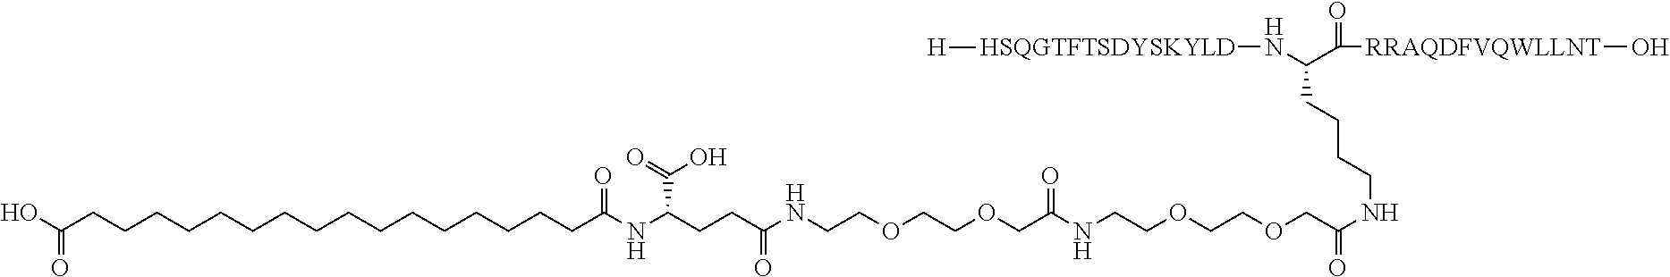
C(CC(NCCOCCOCC(NCCOCCOCC(NCCCCC(N[HSQGTFTSDYSKYLD][H])C(=O)[RRAQDFVQWLLNT]O)=O)=O)=O)C(NC(=O)CCCCCCCCCCCCCCCCC(O)=O)C(=O)O
